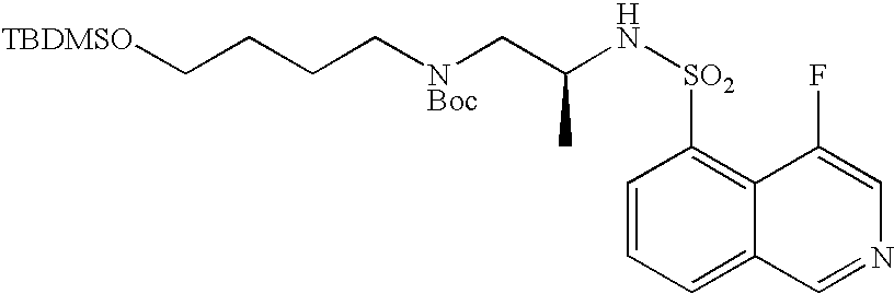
[TBDMSO]CCCC[NBoc]CC(N[SO2]C1=C2C(=CC=C1)C=NC=C2F)C
